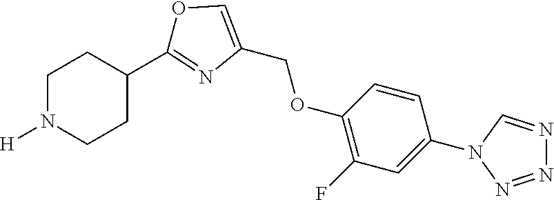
C1N([H])CCC(C2=NC(COC3=C(F)C=C(N4C=NN=N4)C=C3)=CO2)C1
